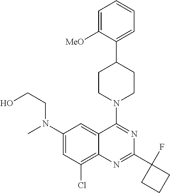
C12=C(Cl)C=C(N(C)CCO)C=C1C(N1CCC(C3=CC=CC=C3[MeO])CC1)=NC(C1(F)CCC1)=N2
